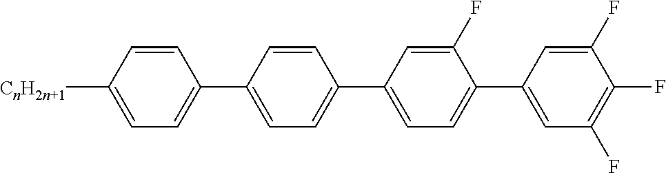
C1=CC(C2=CC=C(C3=CC=C(C4=CC(F)=C(F)C(F)=C4)C(F)=C3)C=C2)=CC=C1[CnH2n+1]
